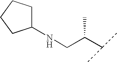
N(CC(C(C)C)C)C1CCCC1
